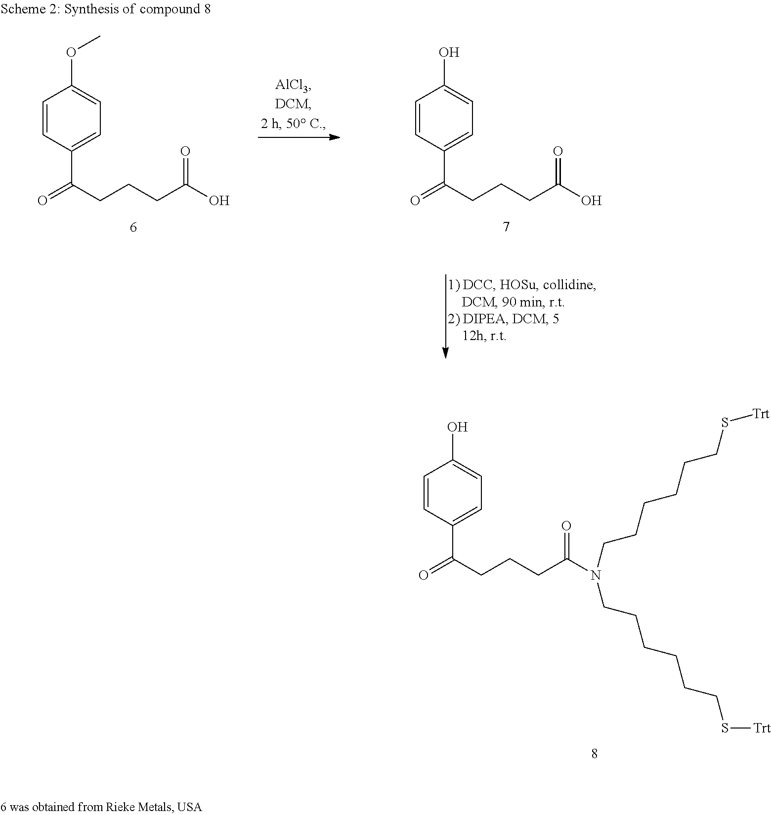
C1=CC(C(CCCC(N(CCCCCCS[Trt])CCCCCCS[Trt])=O)=O)=CC=C1O.C1=CC(C(CCCC(O)=O)=O)=CC=C1OC.C1=CC(C(CCCC(O)=O)=O)=CC=C1O
